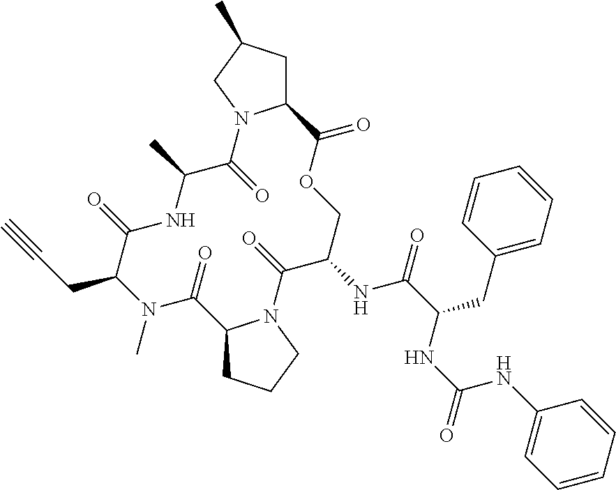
N1(C)C(CC#C)C(=O)NC(C)C(=O)N2C(CC(C)C2)C(=O)OCC(NC(C(NC(NC2=CC=CC=C2)=O)CC2=CC=CC=C2)=O)C(=O)N2C(C1=O)CCC2
